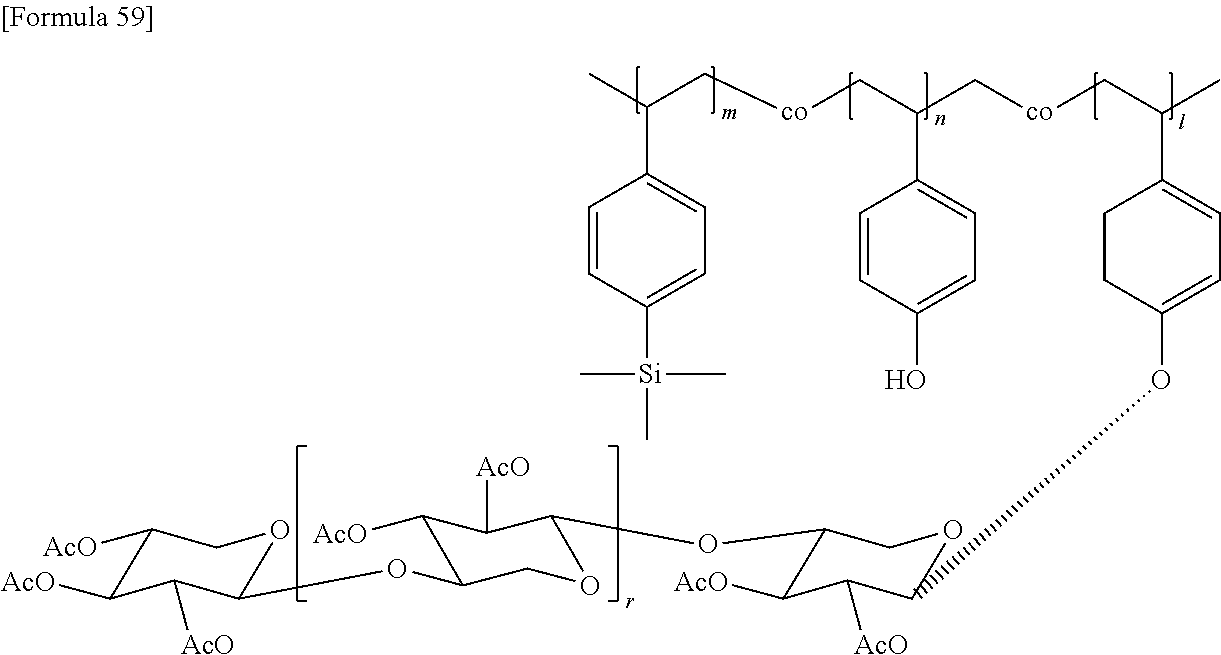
C1([AcO])C([AcO])C([AcO])C(OC2C([AcO])C([AcO])C(OC3C([AcO])C([AcO])C(OC4=CC=C(C(C[co]CC(C[co]CC(C5=CC=C([Si](C)(C)C)C=C5)C)C5=CC=C(O)C=C5)C)CC4)OC3)OC2)OC1
